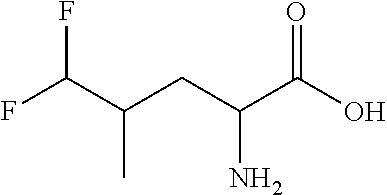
OC(C(CC(C(F)F)C)N)=O
